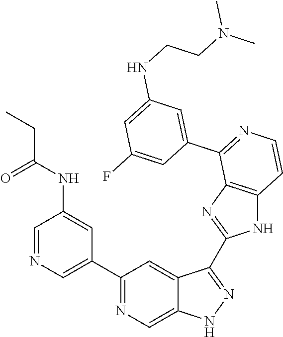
C1=NC=C(C2=NC=C3C(=C2)C(C2=NC4=C(N2)C=CN=C4C2=CC(NCCN(C)C)=CC(F)=C2)=NN3)C=C1NC(CC)=O
